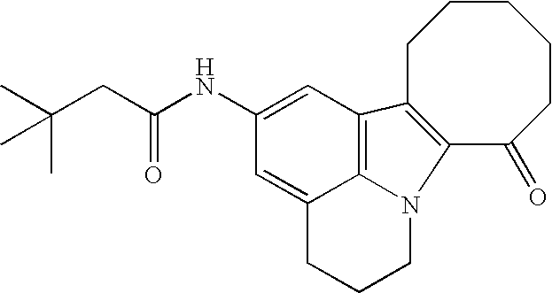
C1(NC(CC(C)(C)C)=O)=CC2=C3C(=C1)CCCN3C1=C2CCCCCC1=O
